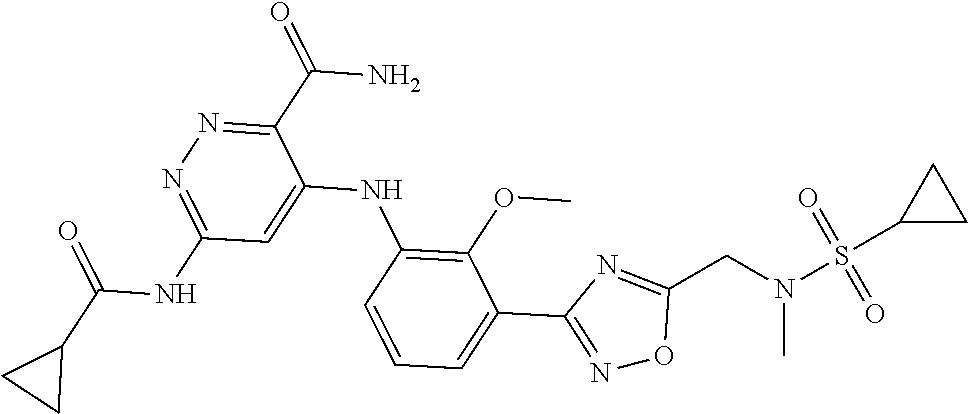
C1=C(C2=NOC(CN(S(C3CC3)(=O)=O)C)=N2)C(OC)=C(NC2=CC(NC(C3CC3)=O)=NN=C2C(N)=O)C=C1
